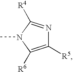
C1([R5])=C([R6])N(C)C([R4])=N1
